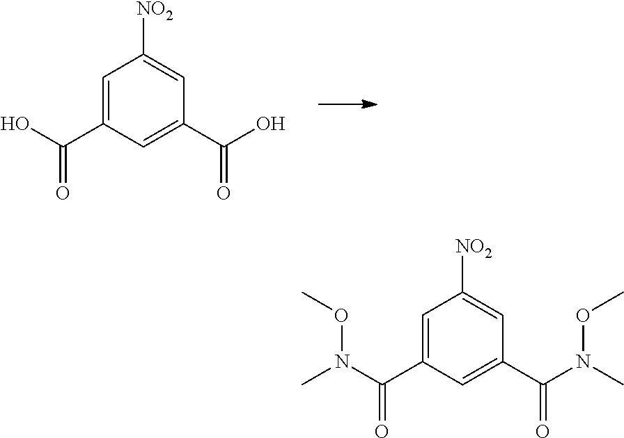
C1=C(C(O)=O)C=C(C(=O)O)C=C1[NO2].C1=C(C(N(C)OC)=O)C=C(C(=O)N(C)OC)C=C1[NO2]
